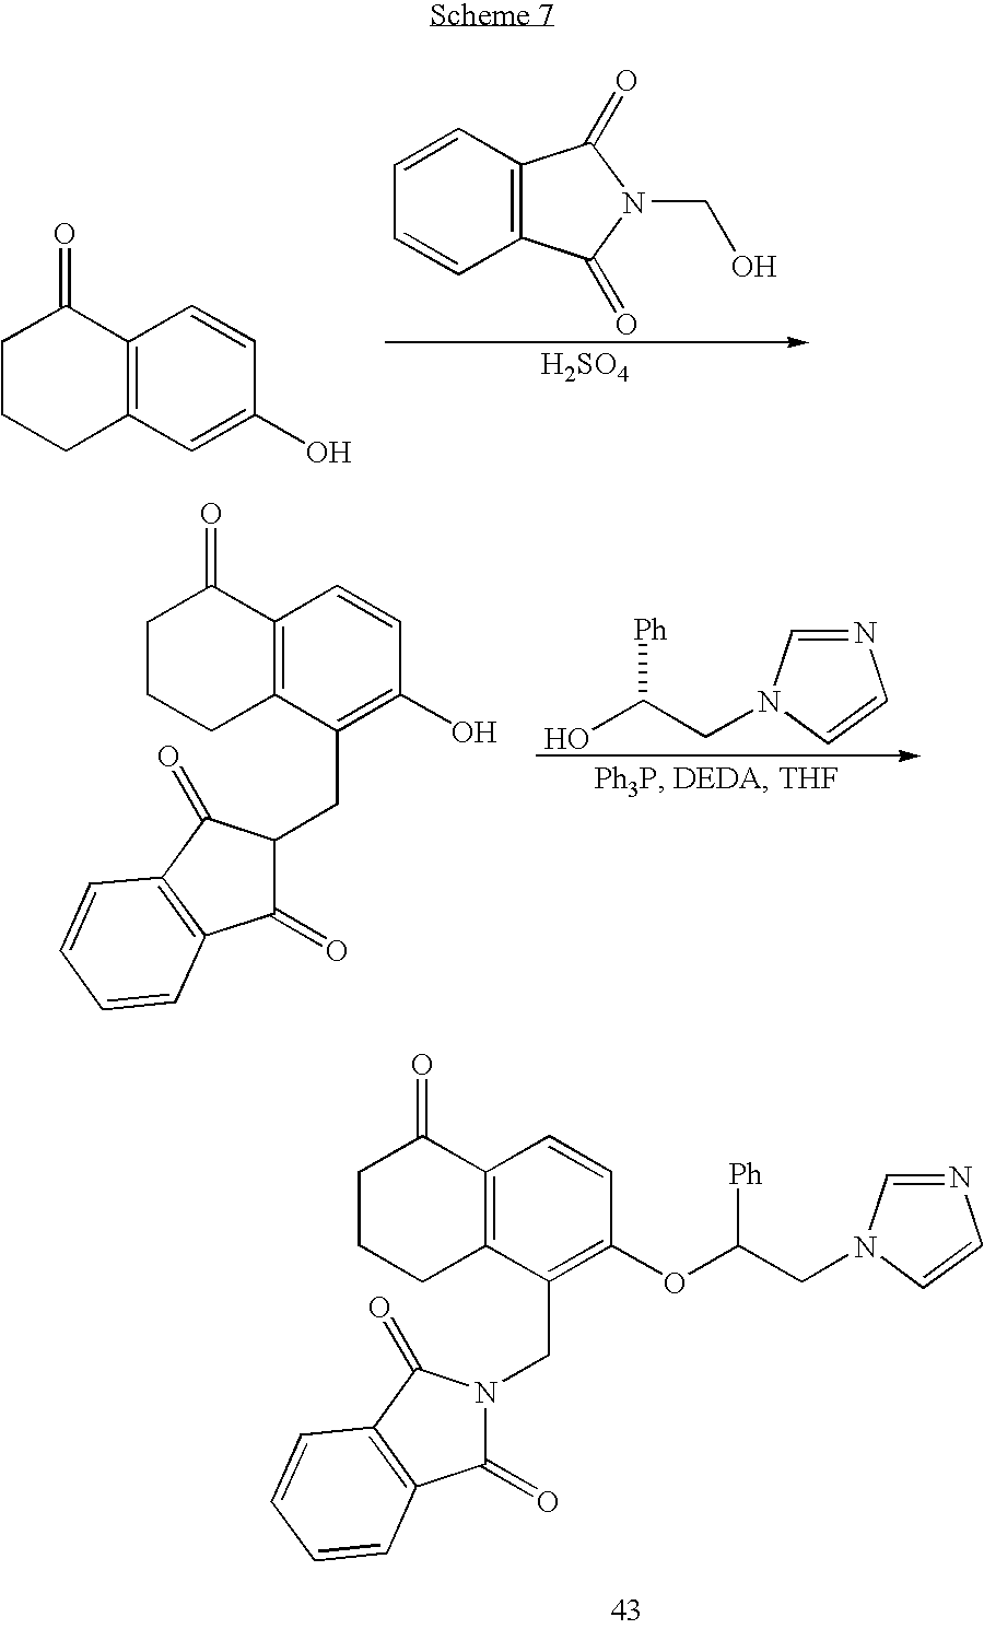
C1=CC2=C(C=C1)C(=O)N(CO)C2=O.[H2SO4].C12=C(C=C(O)C=C1)CCCC2=O.N1=CN(CC([Ph])O)C=C1.C12=C(C(CC3C(=O)C4=C(C3=O)C=CC=C4)=C(O)C=C1)CCCC2=O.C12=C(C(CN3C(=O)C4=C(C3=O)C=CC=C4)=C(OC([Ph])CN3C=NC=C3)C=C1)CCCC2=O
